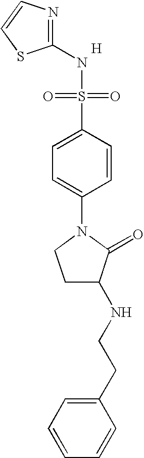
N1=C(NS(=O)(=O)C2=CC=C(N3CCC(NCCC4=CC=CC=C4)C3=O)C=C2)SC=C1.[H]
